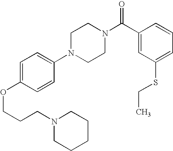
C(COC1=CC=C(N2CCN(C(C3=CC(SCC)=CC=C3)=O)CC2)C=C1)CN1CCCCC1
